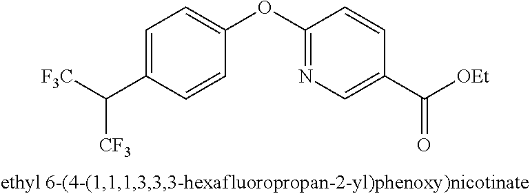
C1=C(C([CF3])[F3C])C=CC(OC2=NC=C(C([OEt])=O)C=C2)=C1
